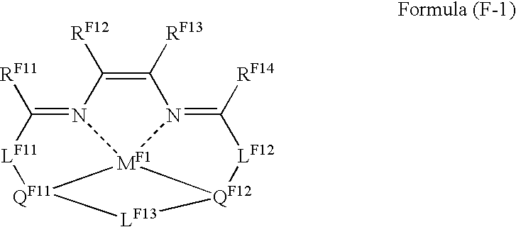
C1([RF11])=N2C([RF12])=C([RF13])N3=C([RF14])[LF12][QF12]4[LF13][QF11]([LF11]1)[MF1]234
